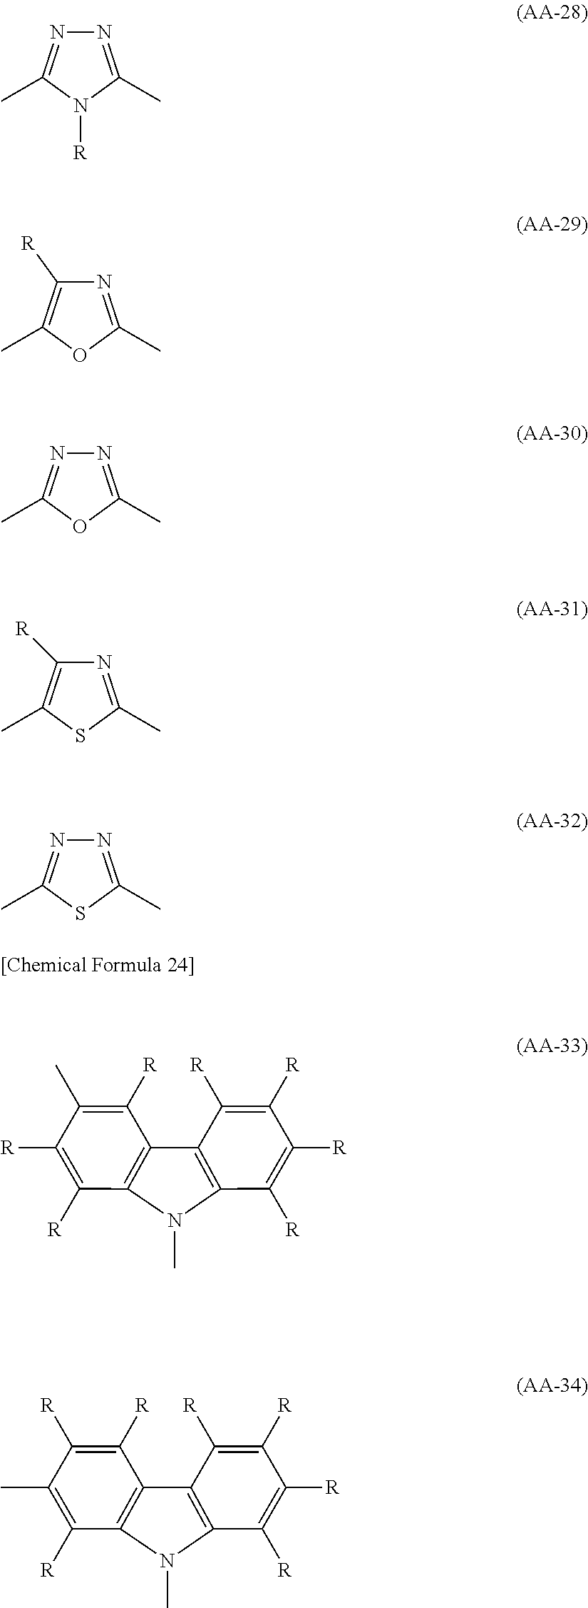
N1=C(C)N([R])C(C)=N1.N1=C(C)OC(C)=C1[R].N1=C(C)OC(C)=N1.N1=C(C)SC(C)=C1[R].N1=C(C)SC(C)=N1.C1([R])=C([R])C(C)=C([R])C2=C1N(C)C1=C2C([R])=C([R])C([R])=C1[R].C1([R])=C(C)C([R])=C([R])C2=C1N(C)C1=C2C([R])=C([R])C([R])=C1[R]
